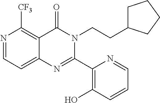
N1=CC=C2C(=C1[CF3])C(=O)N(CCC1CCCC1)C(C1=C(O)C=CC=N1)=N2
